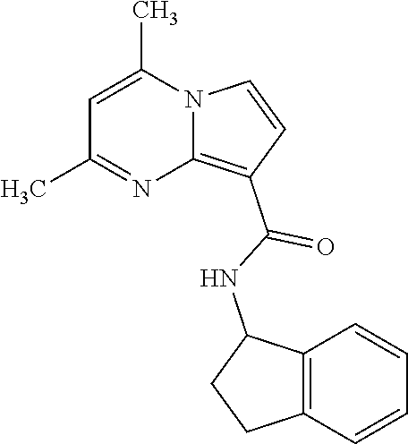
C1=C(C)N2C(=C(C(NC3CCC4=C3C=CC=C4)=O)C=C2)N=C1C
